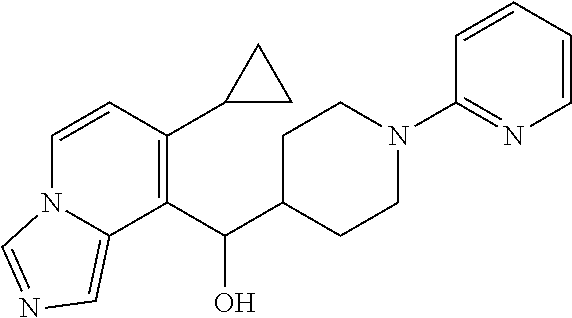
C1=CC(N2CCC(C(C3=C(C4CC4)C=CN4C3=CN=C4)O)CC2)=NC=C1
